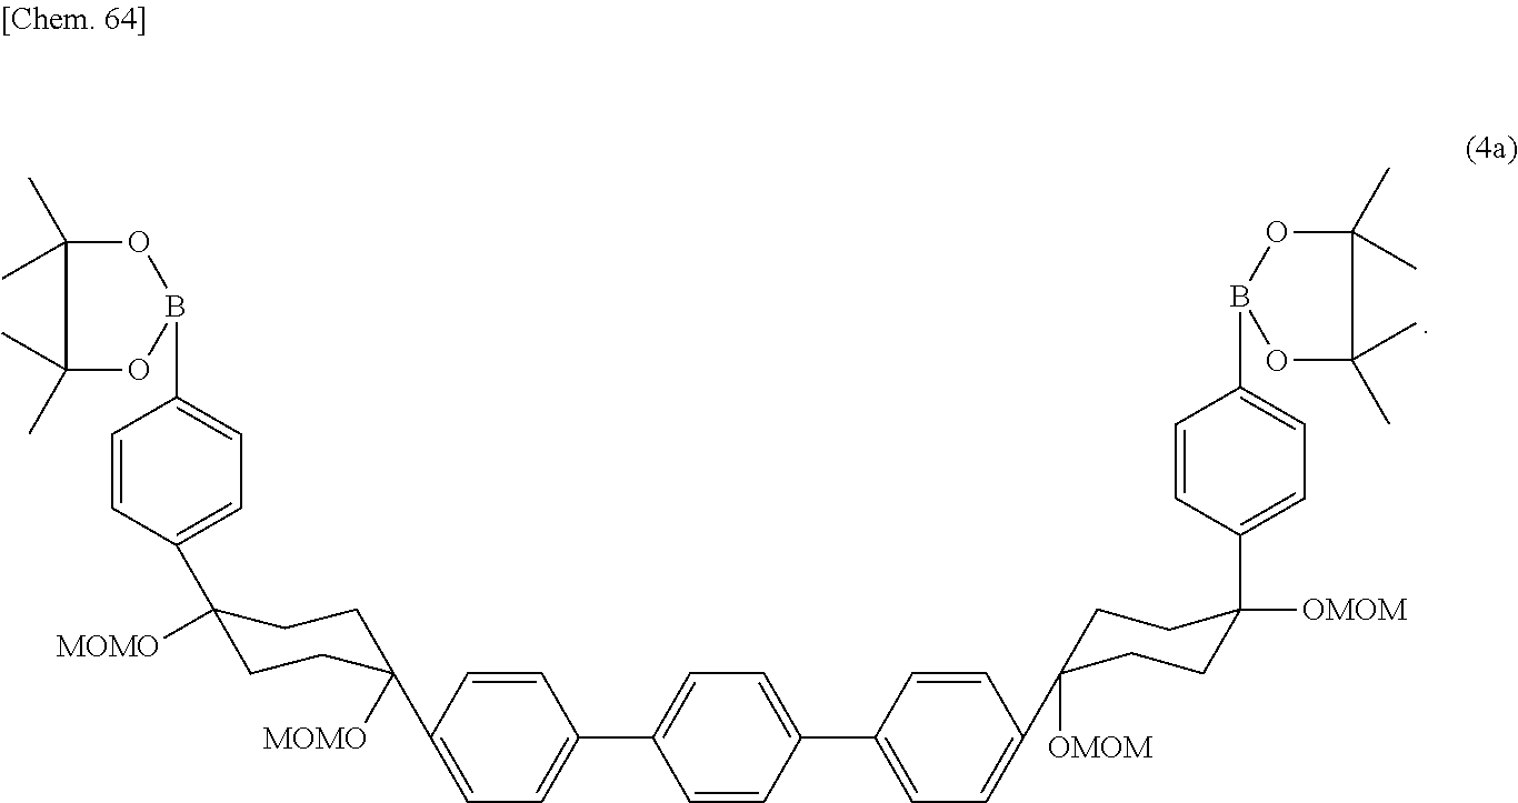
C1=CC(C2([MOMO])CCC(C3=CC=C(B4OC(C)(C)C(C)(C)O4)C=C3)([MOMO])CC2)=CC=C1C1=CC=C(C2=CC=C(C3([OMOM])CCC([OMOM])(C4=CC=C(B5OC(C)(C)C(C)(C)O5)C=C4)CC3)C=C2)C=C1
